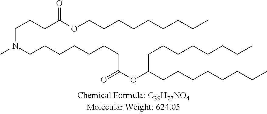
C(CCC(OCCCCCCCCC)=O)N(C)CCCCCCCC(OC(CCCCCCCC)CCCCCCCC)=O
